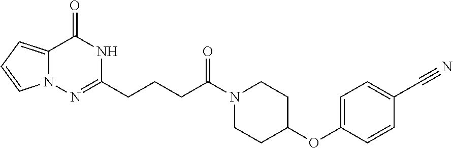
N12C(=CC=C1)C(=O)NC(CCCC(N1CCC(OC3=CC=C(C#N)C=C3)CC1)=O)=N2
